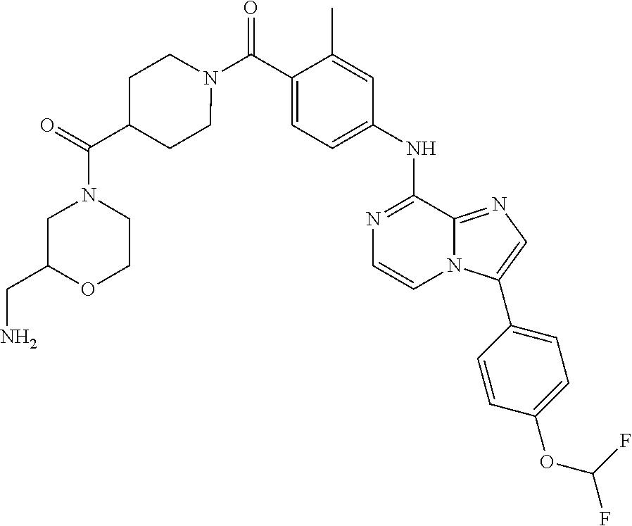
N1=C(NC2=CC=C(C(N3CCC(C(=O)N4CC(CN)OCC4)CC3)=O)C(C)=C2)C2=NC=C(C3=CC=C(OC(F)F)C=C3)N2C=C1
